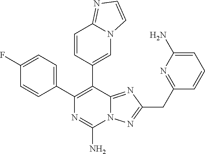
N12C(=NC(CC3=NC(N)=CC=C3)=N1)C(C1=CN3C(=NC=C3)C=C1)=C(C1=CC=C(F)C=C1)N=C2N
